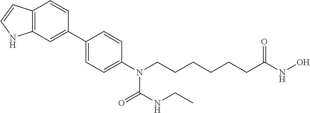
C12=C(C=C(C3=CC=C(N(CCCCCCC(NO)=O)C(NCC)=O)C=C3)C=C1)NC=C2
